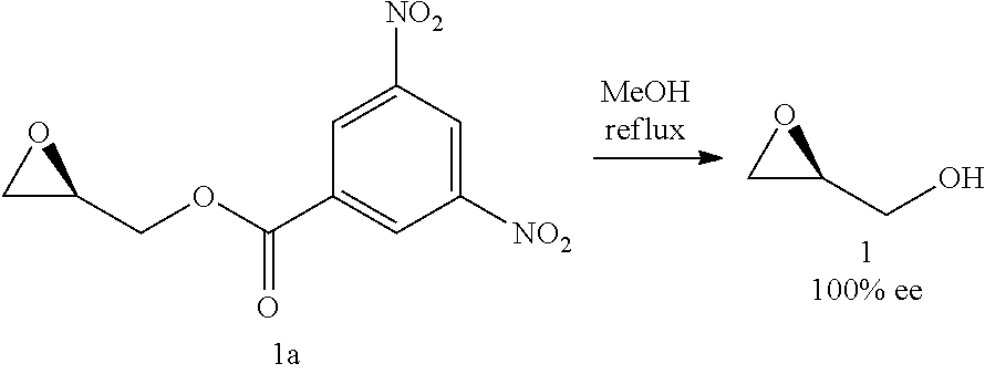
C1(CO)OC1.C1(COC(C2=CC([NO2])=CC([NO2])=C2)=O)OC1
